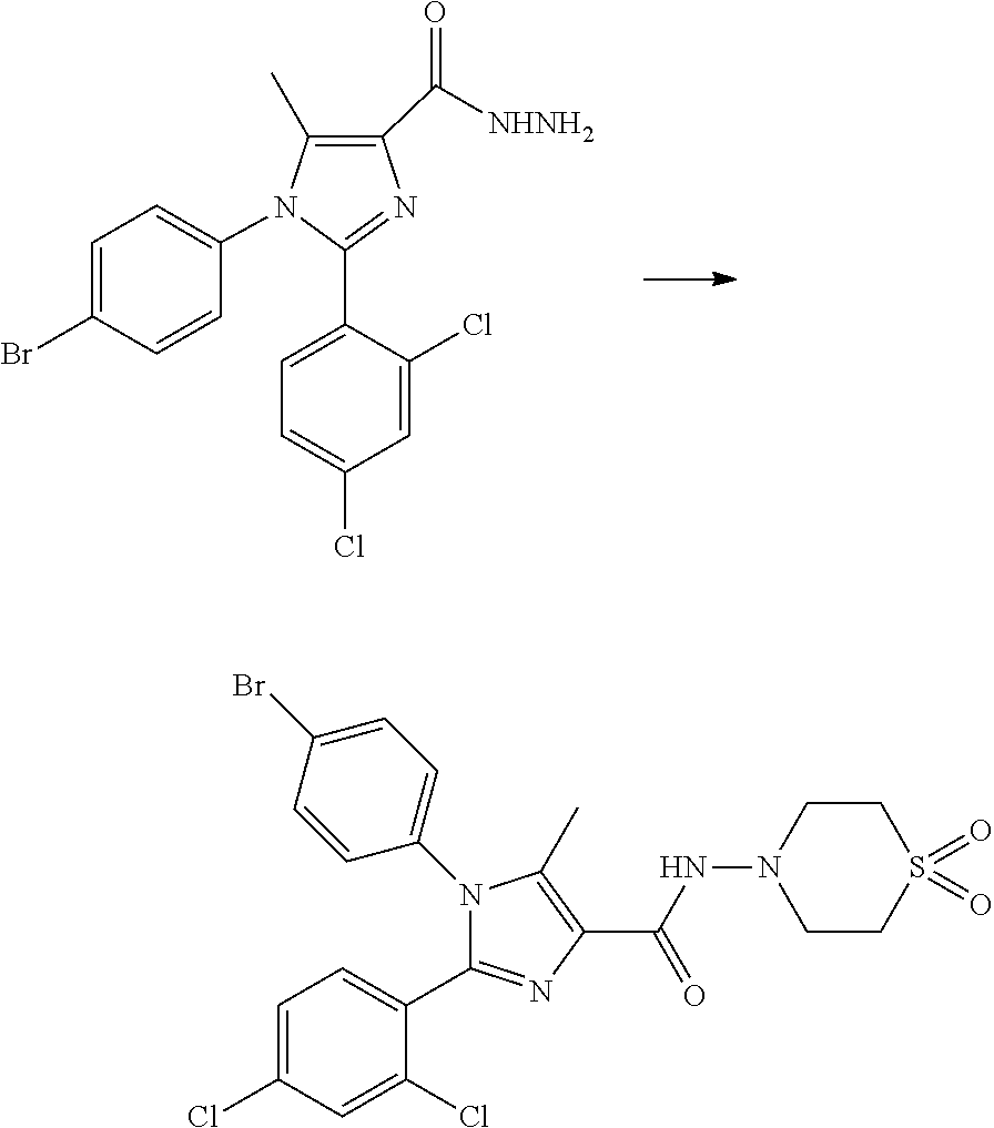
N1=C(C2=CC=C(Cl)C=C2Cl)N(C2=CC=C(Br)C=C2)C(C)=C1C(=O)[NHNH2].N1(C2=CC=C(Br)C=C2)C(C2=CC=C(Cl)C=C2Cl)=NC(C(NN2CCS(=O)(=O)CC2)=O)=C1C
